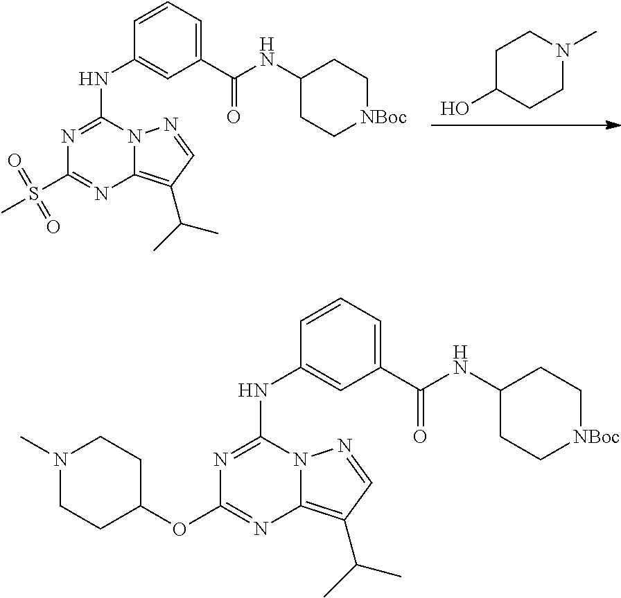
C1C(O)CCN(C)C1.N1=C(NC2=CC(C(=O)NC3CC[NBoc]CC3)=CC=C2)N2C(=C(C(C)C)C=N2)N=C1S(C)(=O)=O.N1=C(NC2=CC(C(=O)NC3CC[NBoc]CC3)=CC=C2)N2C(=C(C(C)C)C=N2)N=C1OC1CCN(C)CC1
